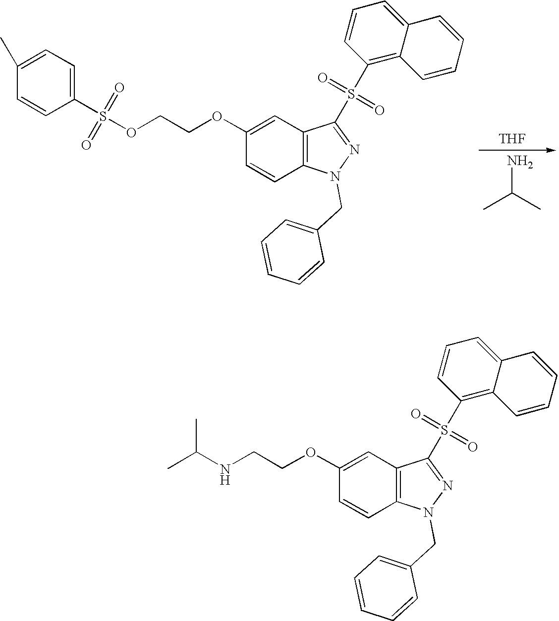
C1(OCCNC(C)C)=CC2=C(C=C1)N(CC1=CC=CC=C1)N=C2S(C1=C2C(=CC=C1)C=CC=C2)(=O)=O.C1(OCCOS(C2=CC=C(C)C=C2)(=O)=O)=CC2=C(C=C1)N(CC1=CC=CC=C1)N=C2S(C1=C2C(=CC=C1)C=CC=C2)(=O)=O.[THF].NC(C)C
